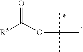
C(C)(OC([R5])=O)(C)C
